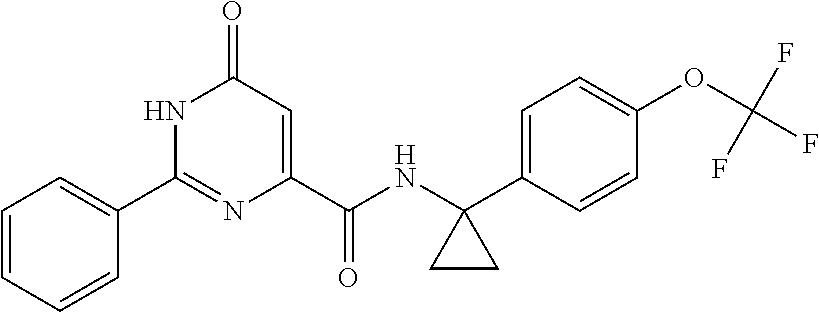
C1(=O)C=C(C(NC2(C3=CC=C(OC(F)(F)F)C=C3)CC2)=O)N=C(C2=CC=CC=C2)N1
